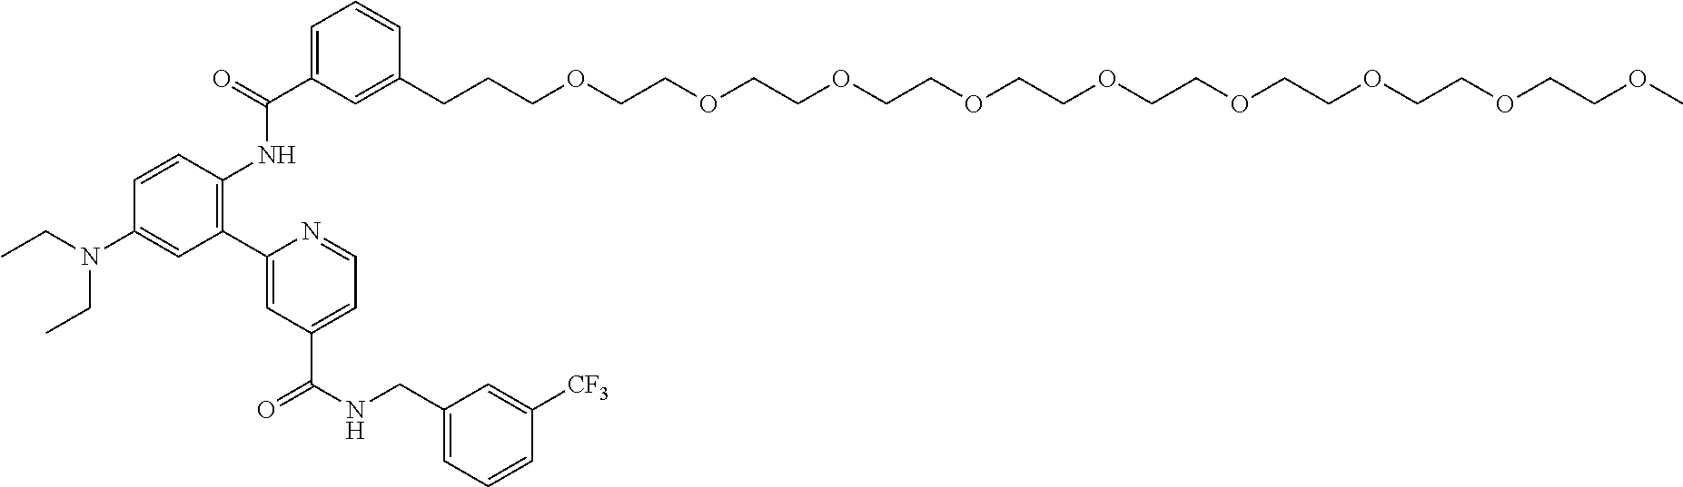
N(C1=CC(C2=CC(C(NCC3=CC=CC([CF3])=C3)=O)=CC=N2)=C(NC(C2=CC=CC(CCCOCCOCCOCCOCCOCCOCCOCCOCCOC)=C2)=O)C=C1)(CC)CC
